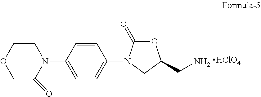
C1=CC(N2CCOCC2=O)=CC=C1N1C(=O)OC(CN)C1.[HClO4]
